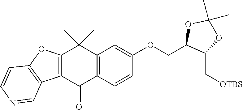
C12=C(C(=O)C3=C(C1(C)C)C=C(OCC1C(C[OTBS])OC(C)(C)O1)C=C3)C1=C(O2)C=CN=C1
